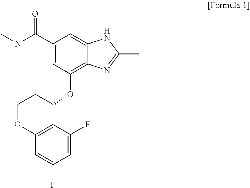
C1(C(NC)=O)=CC(OC2C3=C(OCC2)C=C(F)C=C3F)=C2C(=C1)NC(C)=N2
